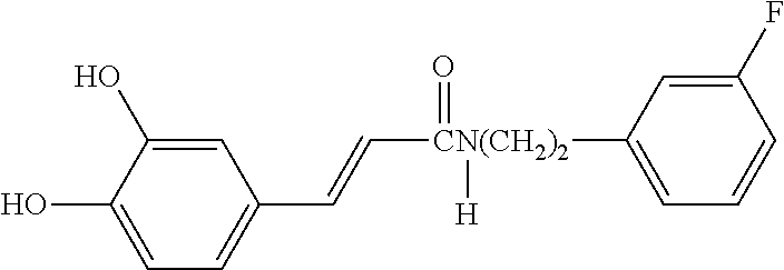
C1=C(O)C(O)=CC(C=C[CN(CH2)2](=O)([H])C2=CC=CC(F)=C2)=C1
